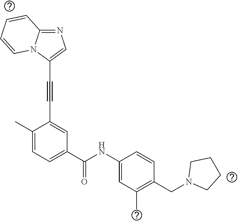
C1=CC2=NC=C(C#CC3=CC(C(NC4=CC(C)=C(CN5CCCC5)C=C4)=O)=CC=C3C)N2C=C1
